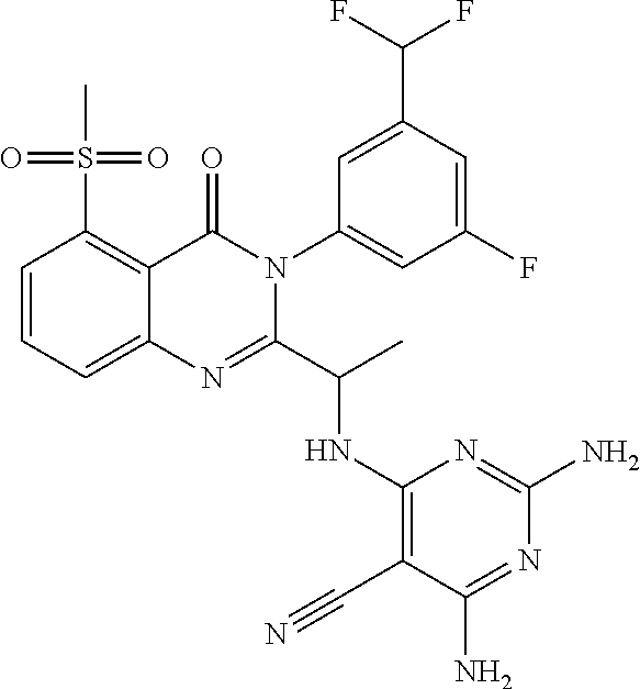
C1=CC=C2C(=C1S(C)(=O)=O)C(=O)N(C1=CC(F)=CC(C(F)F)=C1)C(C(C)NC1=C(C#N)C(N)=NC(N)=N1)=N2
